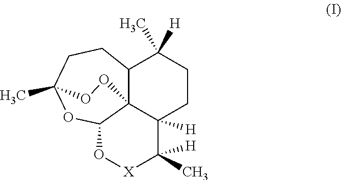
C1([H])(C)C2([H])C34C(C(C)([H])CC2)CCC(C)(OC3O[X]1)OO4
